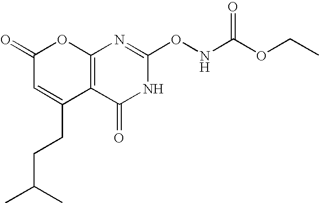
C12=C(C(=O)NC(ONC(OCC)=O)=N1)C(CCC(C)C)=CC(=O)O2
